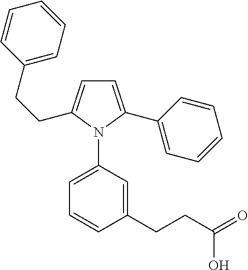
C1=C(C2=CC=CC=C2)N(C2=CC=CC(CCC(=O)O)=C2)C(CCC2=CC=CC=C2)=C1
